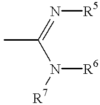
CC(N([R7])[R6])=N[R5]
